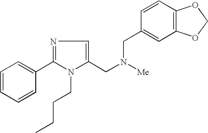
N1=C(C2=CC=CC=C2)N(CCCC)C(CN([Me])CC2=CC3=C(C=C2)OCO3)=C1
